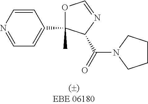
C1=NC=CC(C2(C)OC=NC2C(=O)N2CCCC2)=C1
